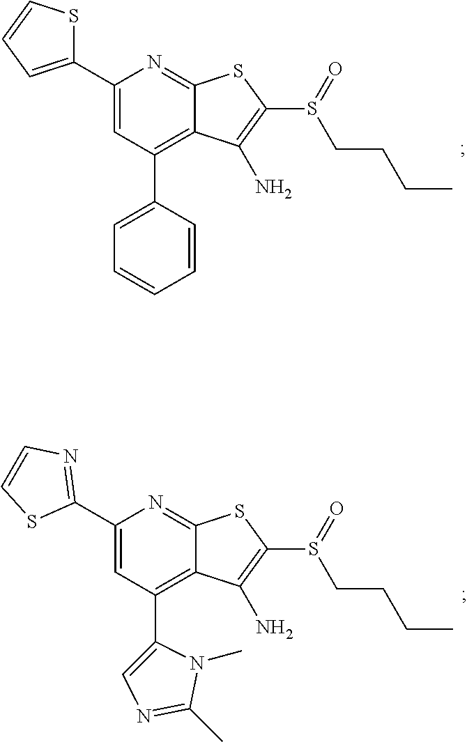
C1(C2=CC=CS2)=CC(C2=CC=CC=C2)=C2C(=N1)SC(S(CCCC)=O)=C2N.C1(C2=NC=CS2)=CC(C2=CN=C(C)N2C)=C2C(=N1)SC(S(CCCC)=O)=C2N
